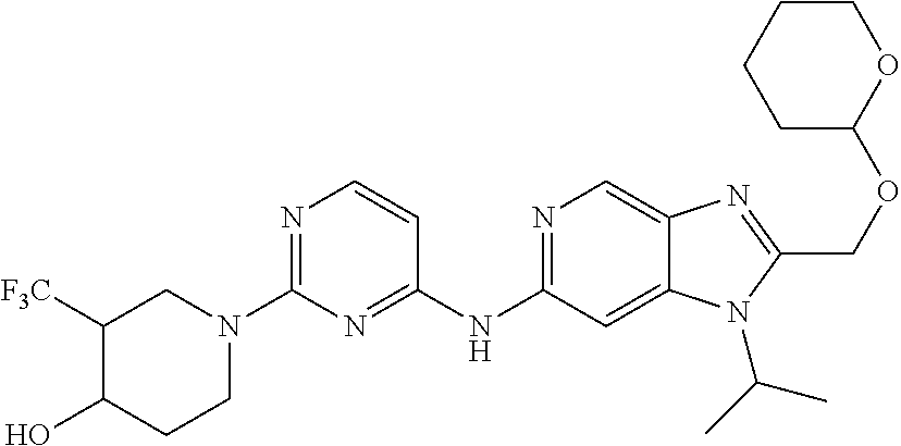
C1(O)C([F3C])CN(C2=NC=CC(NC3=NC=C4C(=C3)N(C(C)C)C(COC3OCCCC3)=N4)=N2)CC1
